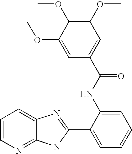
C12=NC=CC=C1N=C(C1=CC=CC=C1NC(=O)C1=CC(OC)=C(OC)C(OC)=C1)N2
